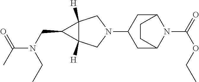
N1(C2CC3N(C(=O)OCC)C(C2)CC3)CC2([H])C([H])(C1)C2CN(C(C)=O)CC
